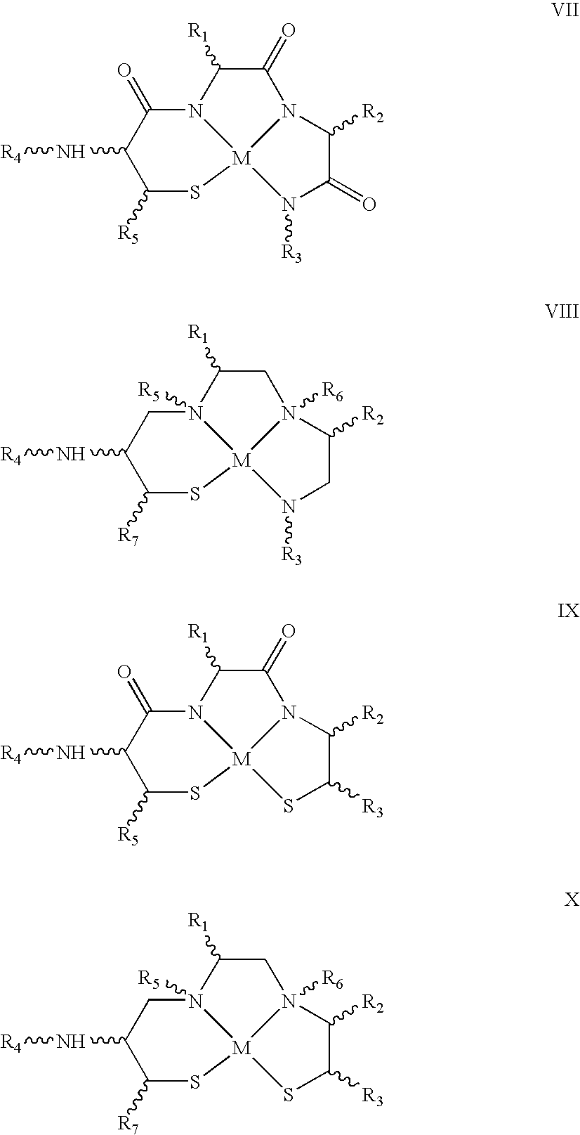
C1([R1])C(=O)N2C([R2])C(=O)N([R3])[M]23N1C(=O)C(N[R4])C([R5])S3.C1([R1])CN2([R6])C([R2])CN([R3])[M]23N1([R5])CC(N[R4])C([R7])S3.C1([R1])C(=O)N2C([R2])C([R3])S[M]23N1C(=O)C(N[R4])C([R5])S3.C1([R1])CN2([R6])C([R2])C([R3])S[M]23N1([R5])CC(N[R4])C([R7])S3
